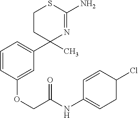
C1=CC(OCC(NC2=CCC(Cl)C=C2)=O)=CC(C2(C)N=C(N)SCC2)=C1
